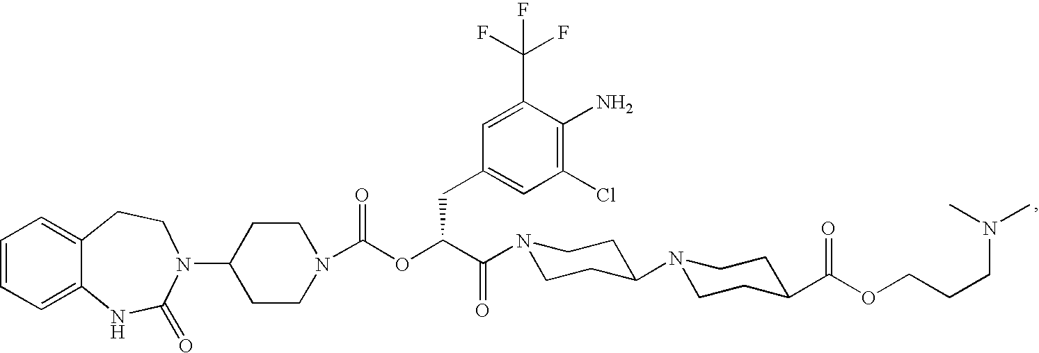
C1=CC=C2C(=C1)CCN(C1CCN(C(OC(C(=O)N3CCC(N4CCC(C(OCCCN(C)C)=O)CC4)CC3)CC3=CC(Cl)=C(N)C(C(F)(F)F)=C3)=O)CC1)C(=O)N2
